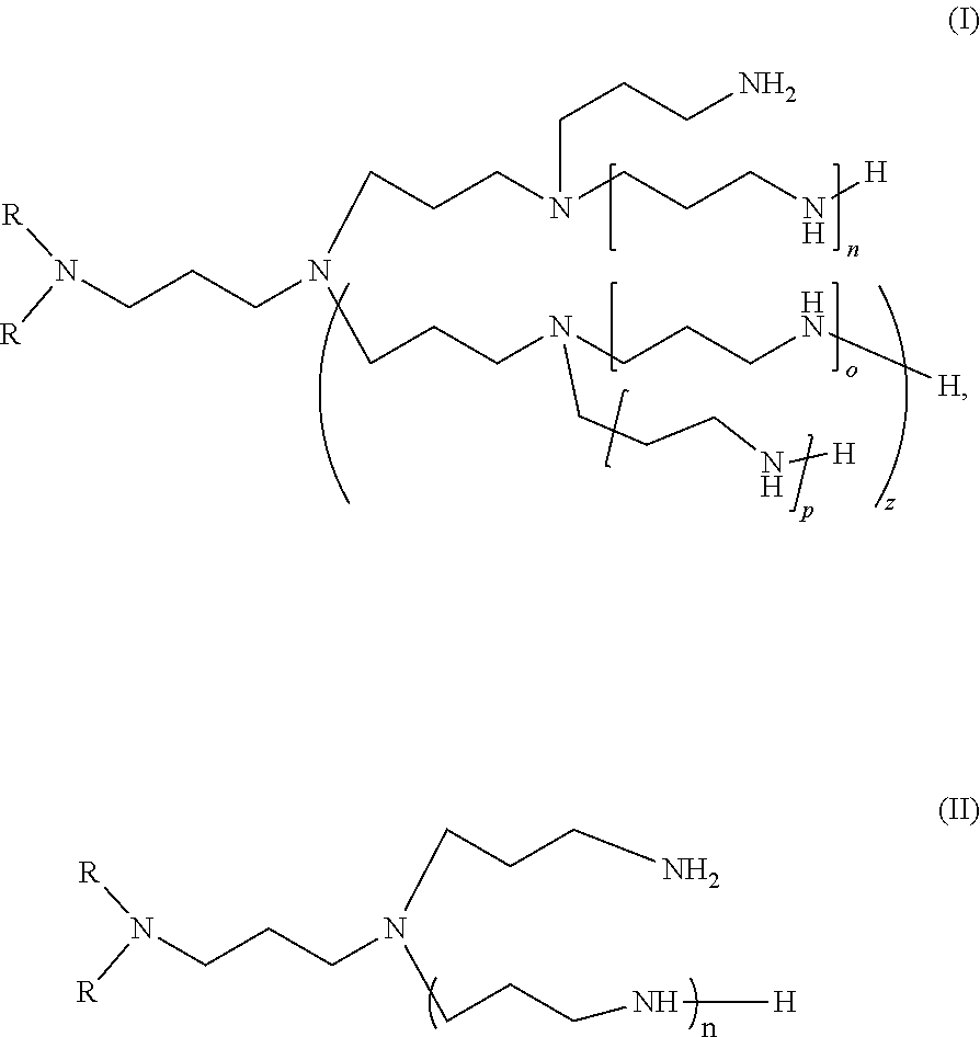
C(CCN)N(CCCN[H])CCCN([R])[R].C(CCN(CCCN[H])CCCN)N(CCCN(CCCN[H])CCCN[H])CCCN([R])[R]
